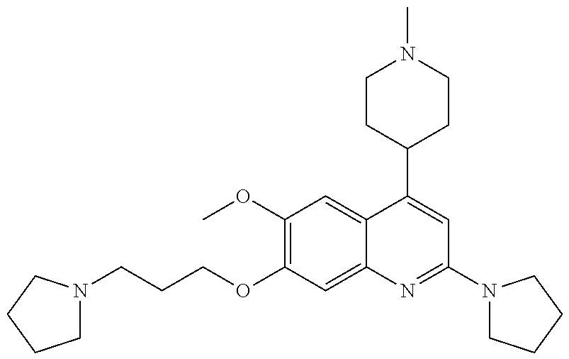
C1N(CCCOC2=C(OC)C=C3C(=C2)N=C(N2CCCC2)C=C3C2CCN(C)CC2)CCC1
